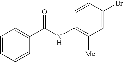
C1=CC=CC(C(NC2=C([Me])C=C(Br)C=C2)=O)=C1
